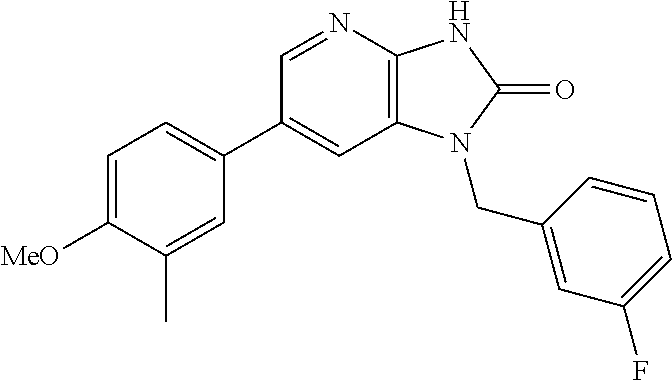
C1(C2=CC=C([MeO])C(C)=C2)=CC2=C(N=C1)NC(=O)N2CC1=CC(F)=CC=C1
